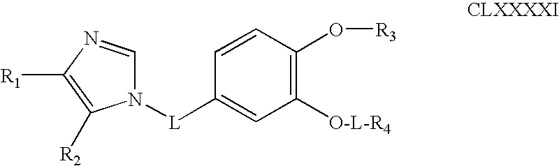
N1([L]C2=CC([O-L-R4])=C(O[R3])C=C2)C=NC([R1])=C1[R2]
